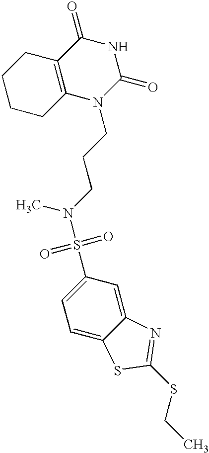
C1CCC2=C(C1)C(=O)NC(=O)N2CCCN(S(=O)(=O)C1=CC=C2C(=C1)N=C(SCC)S2)C
